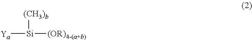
[Ya][Si]([(CH3)b])[(OR)4-(a+b)]
